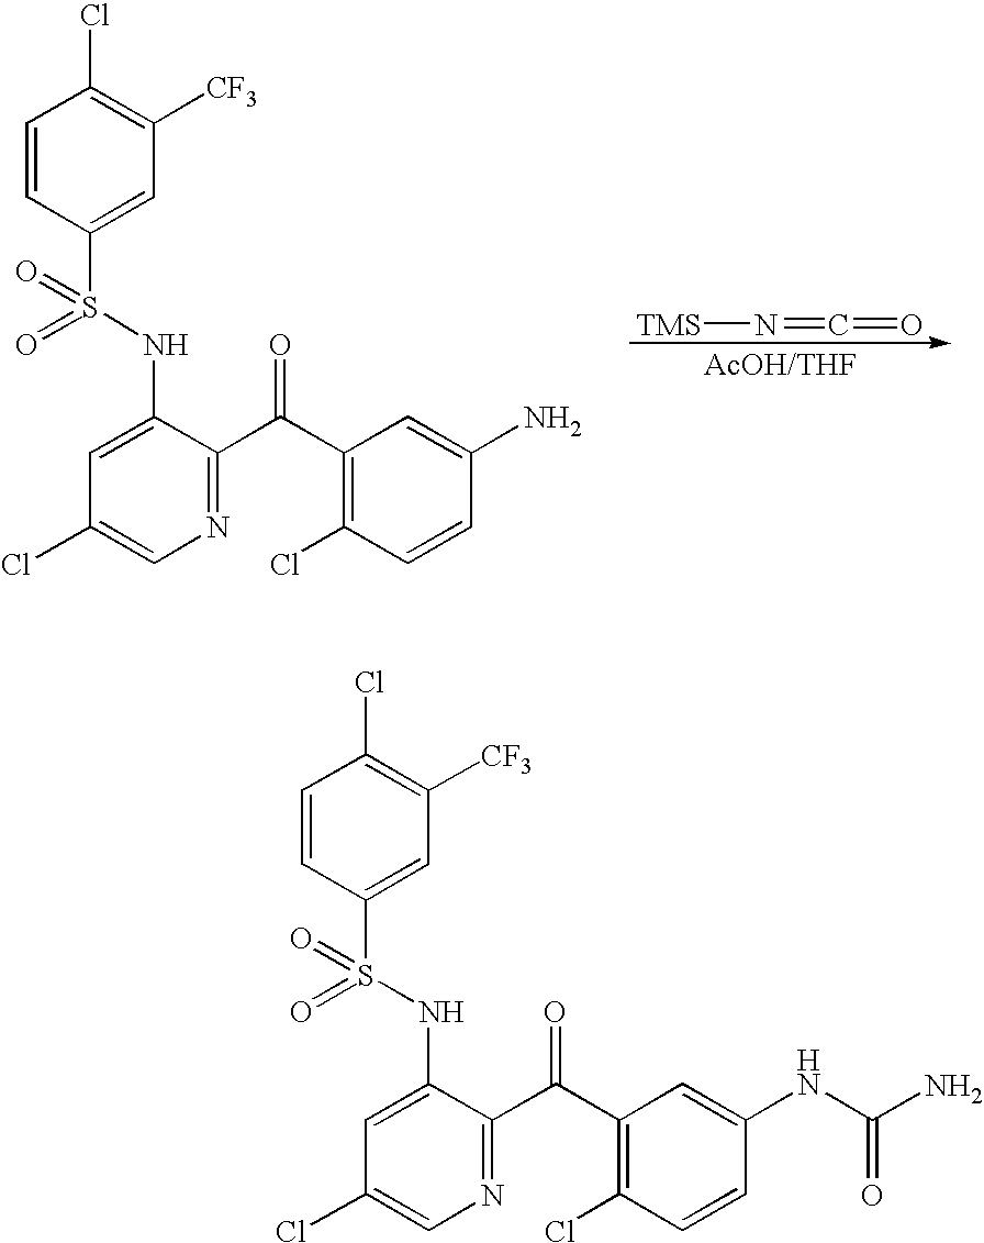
C1(Cl)=CN=C(C(C2=C(Cl)C=CC(N)=C2)=O)C(NS(=O)(=O)C2=CC([CF3])=C(Cl)C=C2)=C1.[TMS]N=C=O.C1(Cl)=CN=C(C(C2=C(Cl)C=CC(NC(=O)N)=C2)=O)C(NS(=O)(=O)C2=CC([CF3])=C(Cl)C=C2)=C1
